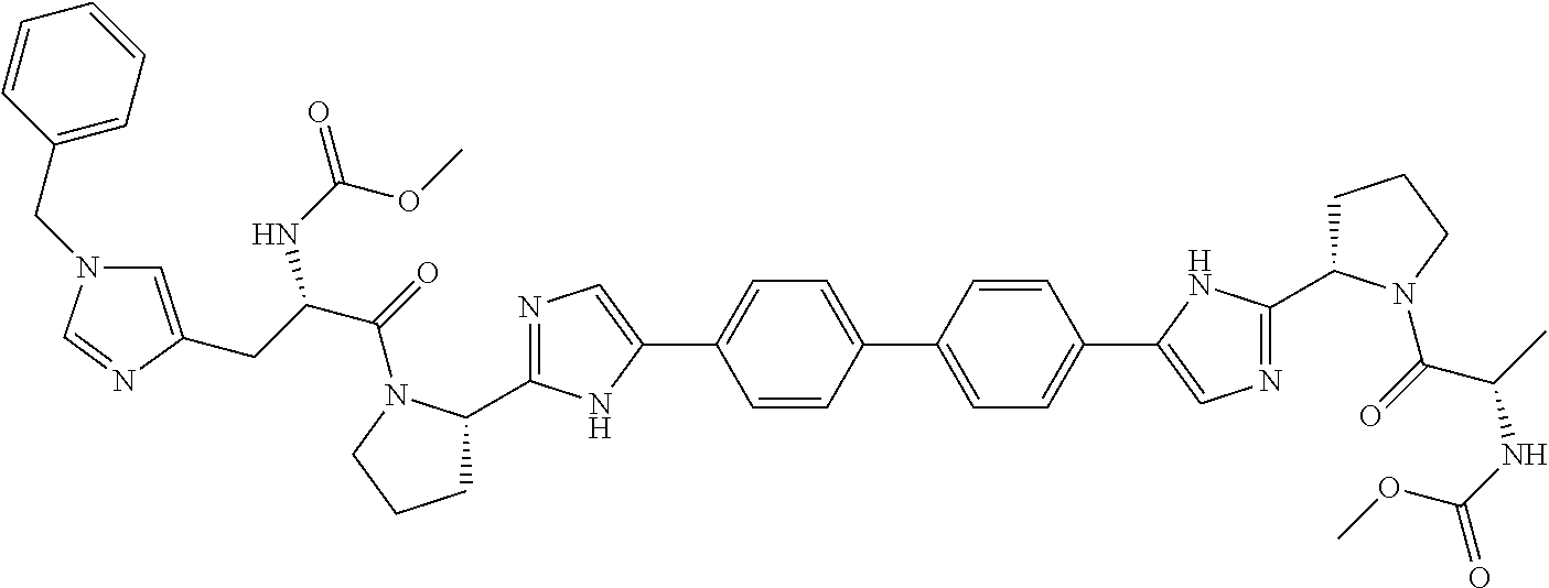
C1=CC(C2=CC=C(C3=CN=C(C4CCCN4C(=O)C(C)NC(=O)OC)N3)C=C2)=CC=C1C1=CN=C(C2CCCN2C(=O)C(CC2=CN(CC3=CC=CC=C3)C=N2)NC(OC)=O)N1
